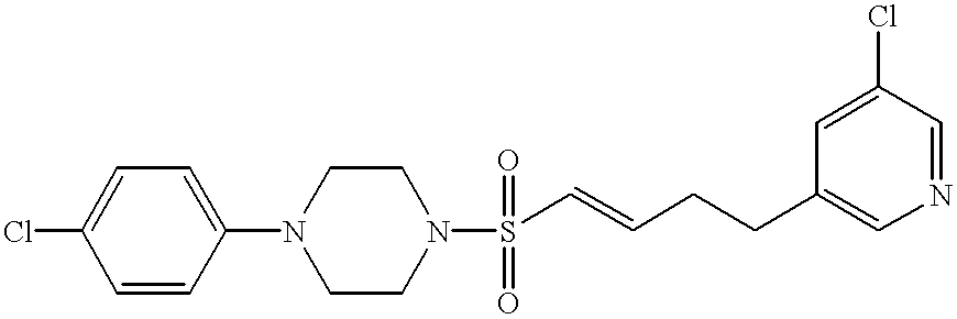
ClC1=CC=C(N2CCN(S(C=CCCC3=CN=CC(Cl)=C3)(=O)=O)CC2)C=C1
